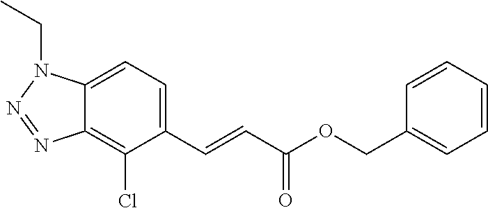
C12=C(Cl)C(C=CC(OCC3=CC=CC=C3)=O)=CC=C1N(CC)N=N2
